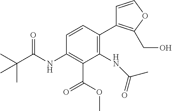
C1(NC(C(C)(C)C)=O)=C(C(OC)=O)C(NC(=O)C)=C(C2=C(CO)OC=C2)C=C1
